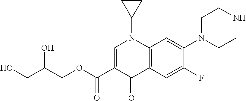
C(OC(C1=CN(C2CC2)C2=C(C1=O)C=C(F)C(N1CCNCC1)=C2)=O)C(CO)O
